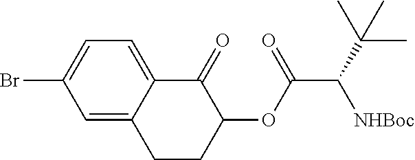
C1=C2C(=CC=C1Br)C(=O)C(OC(C(C(C)(C)C)[NHBoc])=O)CC2
